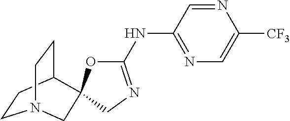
C1(NC2=NCC3(O2)C2CCN(CC2)C3)=NC=C([CF3])N=C1
